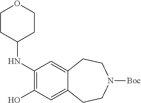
C1(NC2CCOCC2)=C(O)C=C2C(=C1)CCN([Boc])CC2
